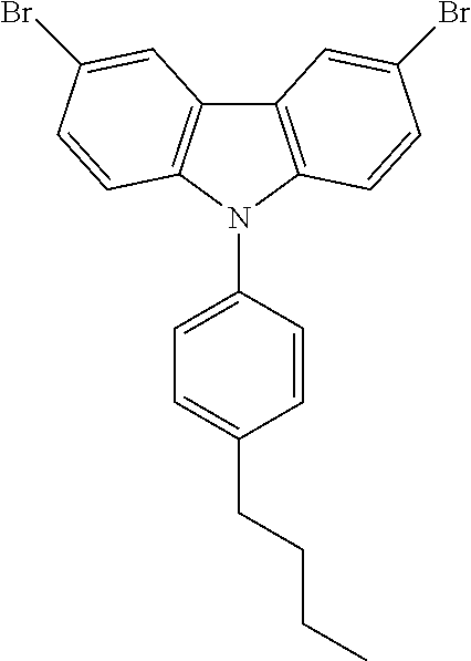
C12=C(N(C3=CC=C(CCCC)C=C3)C3=C1C=C(Br)C=C3)C=CC(Br)=C2
